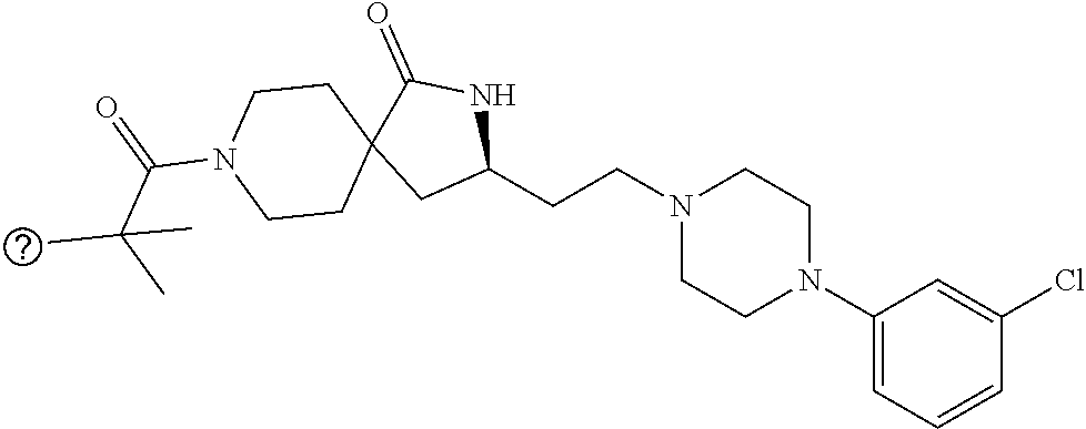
C1(CCN2CCN(C3=CC=CC(Cl)=C3)CC2)NC(=O)C2(C1)CCN(C(=O)C(C)(C)C)CC2
